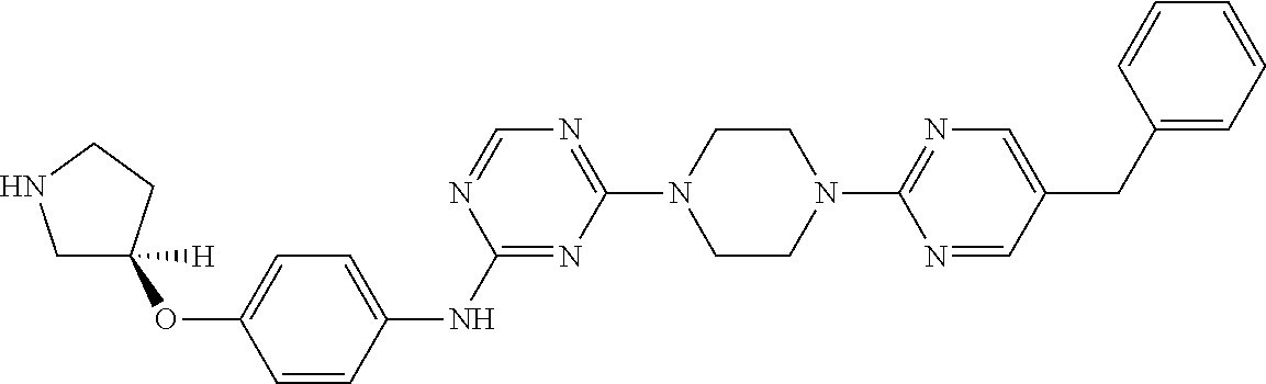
C1C(OC2=CC=C(NC3=NC(N4CCN(C5=NC=C(CC6=CC=CC=C6)C=N5)CC4)=NC=N3)C=C2)([H])CCN1
